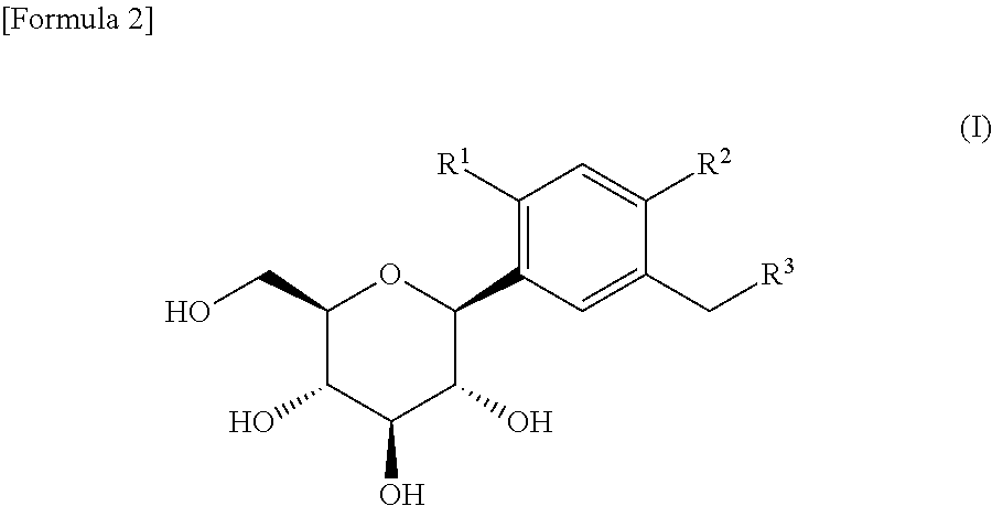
C1(CO)C(O)C(O)C(O)C(C2=C([R1])C=C([R2])C(C[R3])=C2)O1
